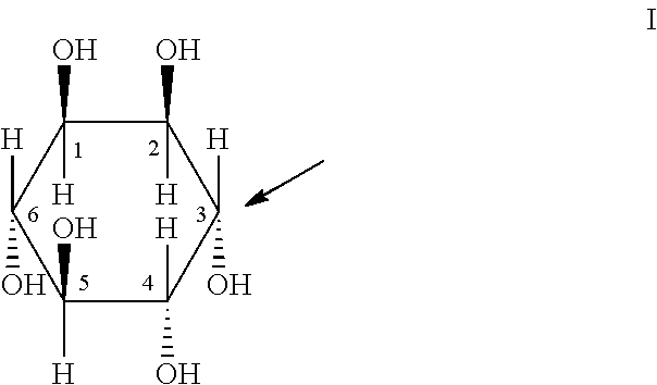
C1(O)([H])C(O)([H])C([H])(O)C(O)([H])C(O)([H])C1([H])O
